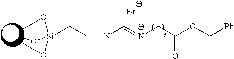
[Br-].C1=[N+](CC(OC[Ph])=O)CCN1CC[Si](OC)(OC)OC
